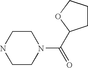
C1CNCCN1C(C1CCCO1)=O
